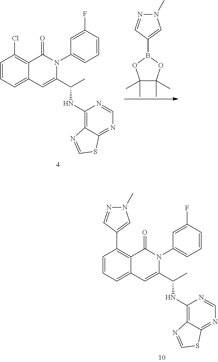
C1=CC=C2C(=C1C1=CN(C)N=C1)C(=O)N(C1=CC=CC(F)=C1)C(C(C)NC1=C3C(=NC=N1)SC=N3)=C2.C1=CC=C2C(=C1Cl)C(=O)N(C1=CC=CC(F)=C1)C(C(C)NC1=C3C(=NC=N1)SC=N3)=C2.N1(C)N=CC(B2OC(C)(C)C(C)(C)O2)=C1
